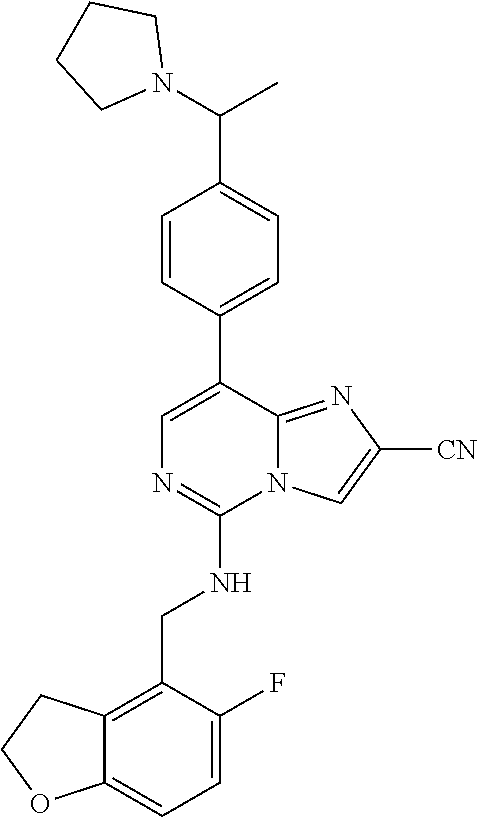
C(C)(C1=CC=C(C2=CN=C(NCC3=C4C(=CC=C3F)OCC4)N3C2=NC([CN])=C3)C=C1)N1CCCC1
